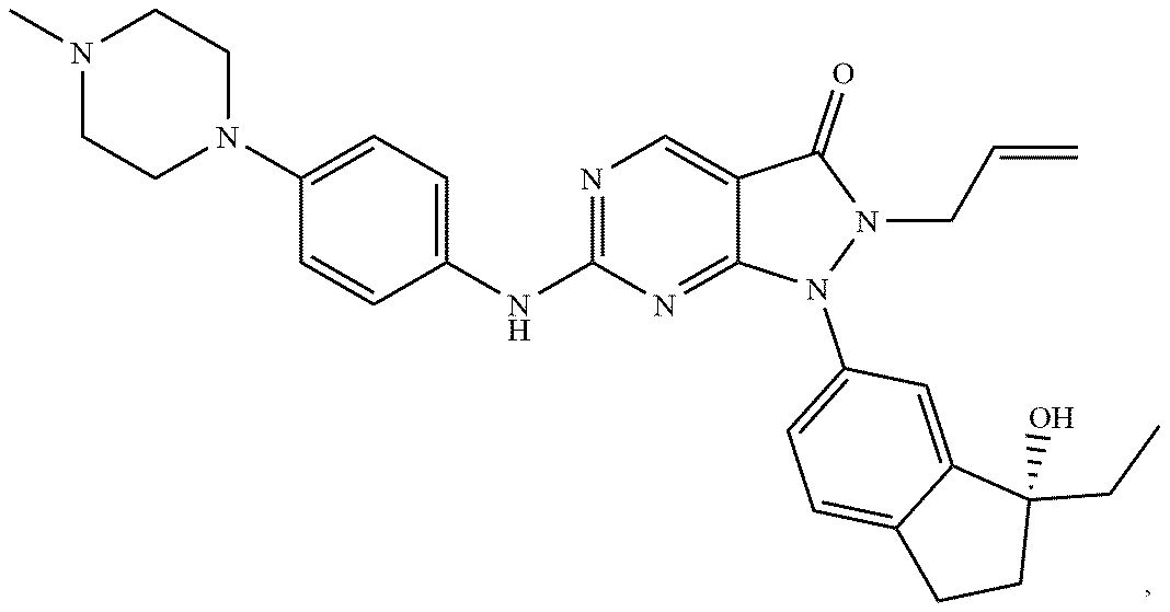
C1(N2CCN(C)CC2)=CC=C(NC2=NC=C3C(=N2)N(C2=CC=C4C(=C2)C(CC)(O)CC4)N(CC=C)C3=O)C=C1
